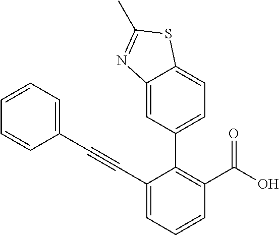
C1=CC=CC(C#CC2=CC=CC(C(=O)O)=C2C2=CC=C3C(=C2)N=C(C)S3)=C1
